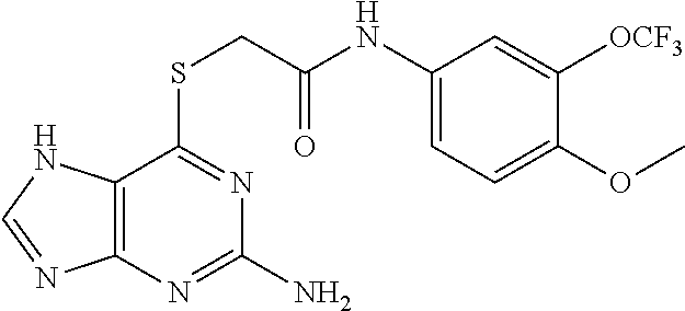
C12=C(N=C(N)N=C1SCC(NC1=CC=C(OC)C([OCF3])=C1)=O)N=CN2
